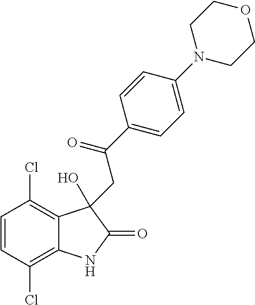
C1=CC(Cl)=C2C(=C1Cl)C(O)(CC(C1=CC=C(N3CCOCC3)C=C1)=O)C(=O)N2
